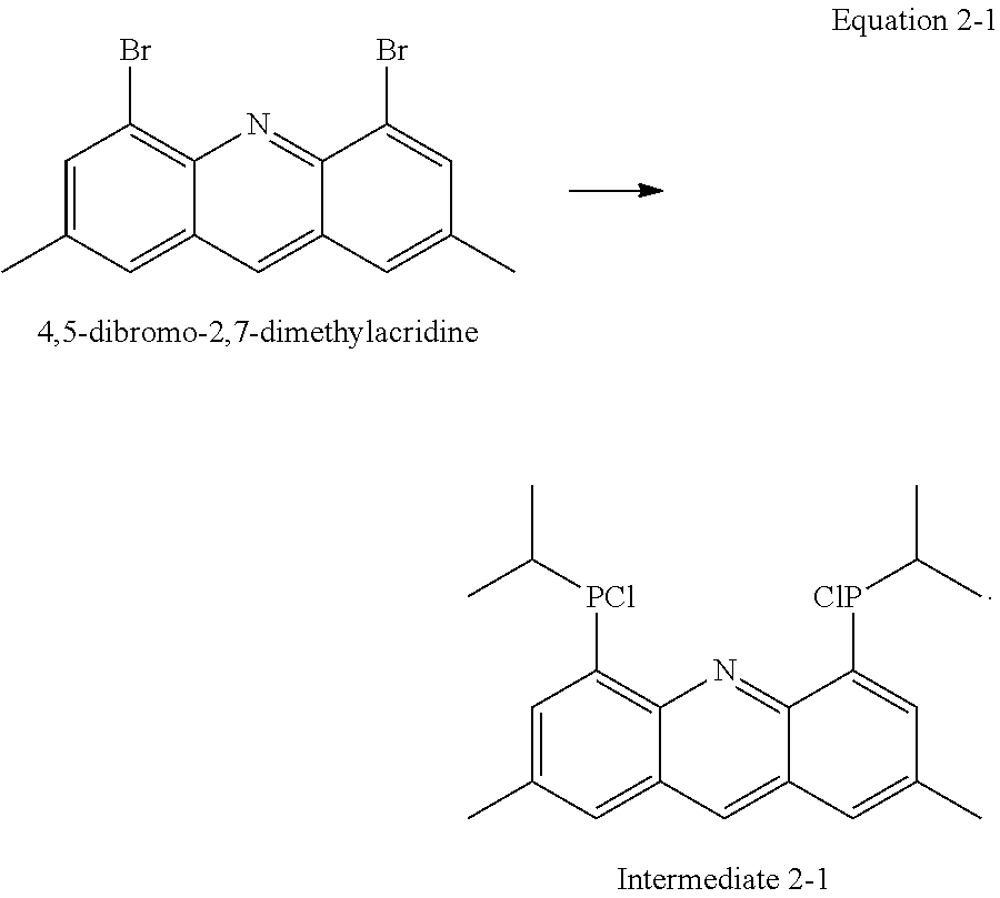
C1=C(C)C=C2C(=C1Br)N=C1C(=C2)C=C(C)C=C1Br.C1=C(C)C=C2C(=C1[PCl]C(C)C)N=C1C(=C2)C=C(C)C=C1[ClP]C(C)C
